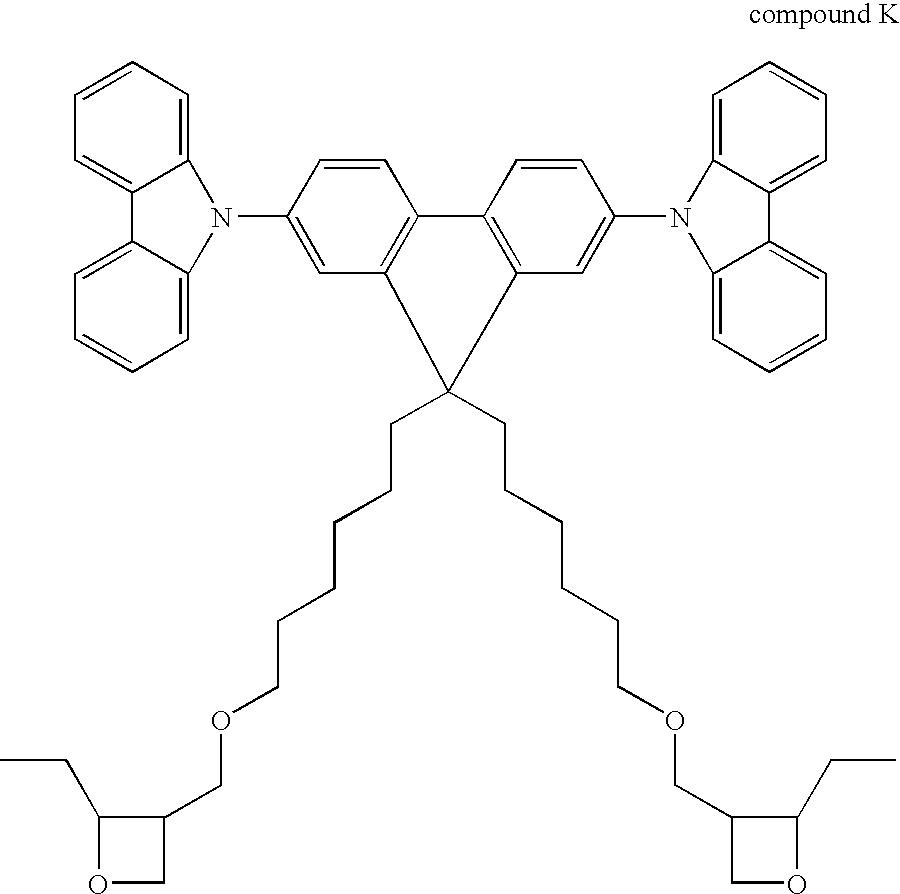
C1(N2C3=CC=CC=C3C3=CC=CC=C23)=CC2=C(C=C1)C1=C(C=C(N3C4=CC=CC=C4C4=CC=CC=C34)C=C1)C2(CCCCCCOCC1C(CC)OC1)CCCCCCOCC1COC1CC
